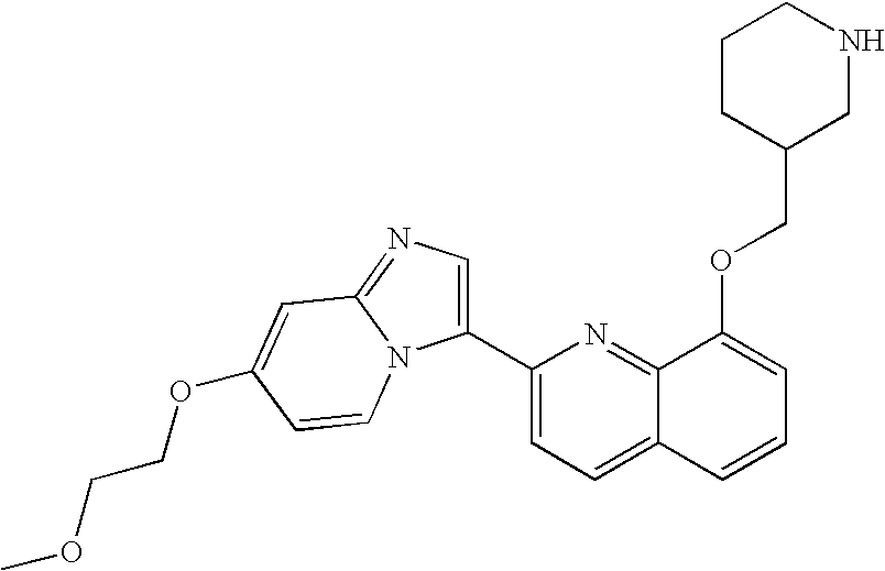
C1(C2=CC=C3C(=N2)C(OCC2CNCCC2)=CC=C3)=CN=C2N1C=CC(OCCOC)=C2
